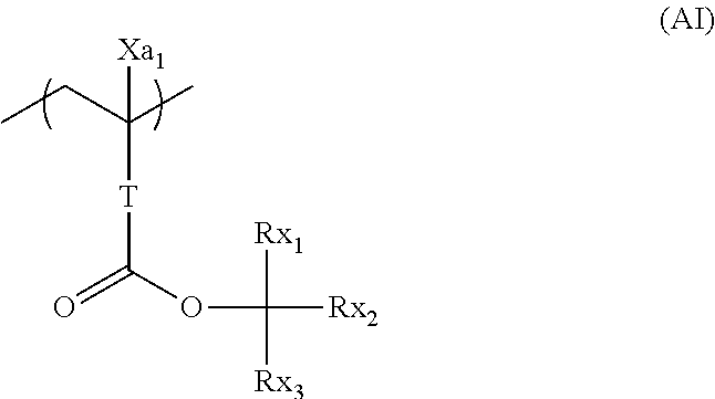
CCC(C)([Xa1])[T]C(=O)OC([Rx1])([Rx3])[Rx2]
